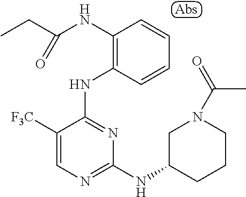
C1=CC(NC2=NC(NC3CCCN(C(C)=O)C3)=NC=C2[F3C])=C(NC(=O)CC)C=C1
